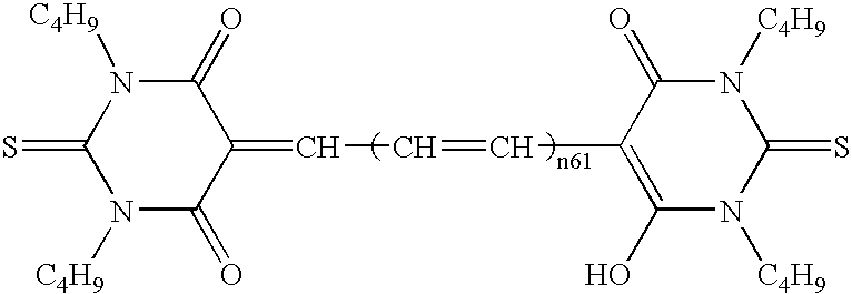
[C4H9]N1C(=S)N([C4H9])C(=O)C(=CC=CC2=C(O)N([C4H9])C(=S)N([C4H9])C2=O)C1=O
